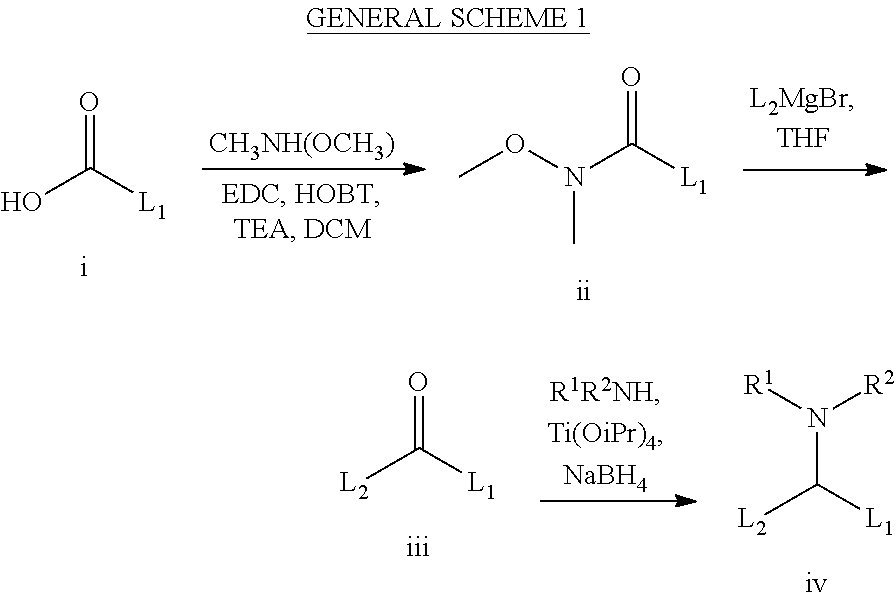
OC([L1])=O.[CH3NH(OCH3)].N(C([L1])=O)(OC)C.[L2]C([L1])=O.[L2]C([L1])N([R2])[R1]
